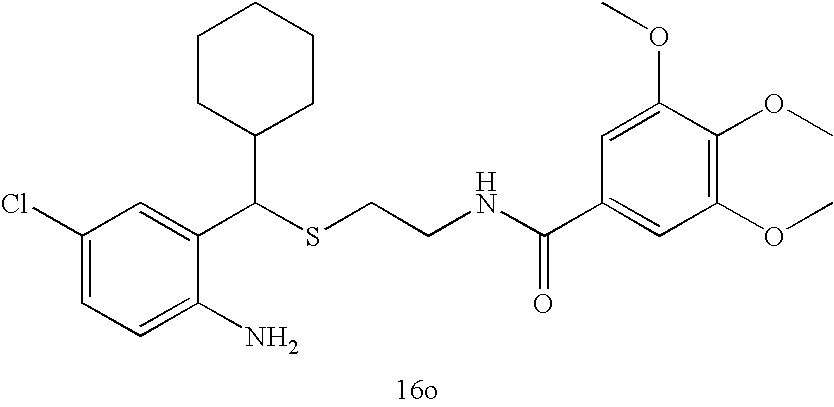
C1=C(N)C(C(SCCNC(C2=CC(OC)=C(OC)C(OC)=C2)=O)C2CCCCC2)=CC(Cl)=C1
